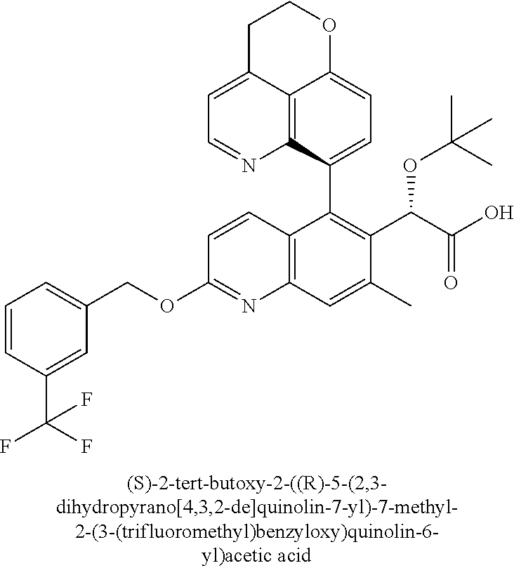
C1=CC2=C(N=C1OCC1=CC=CC(C(F)(F)F)=C1)C=C(C)C(C(C(O)=O)OC(C)(C)C)=C2C1=CC=C2C3=C1N=CC=C3CCO2
